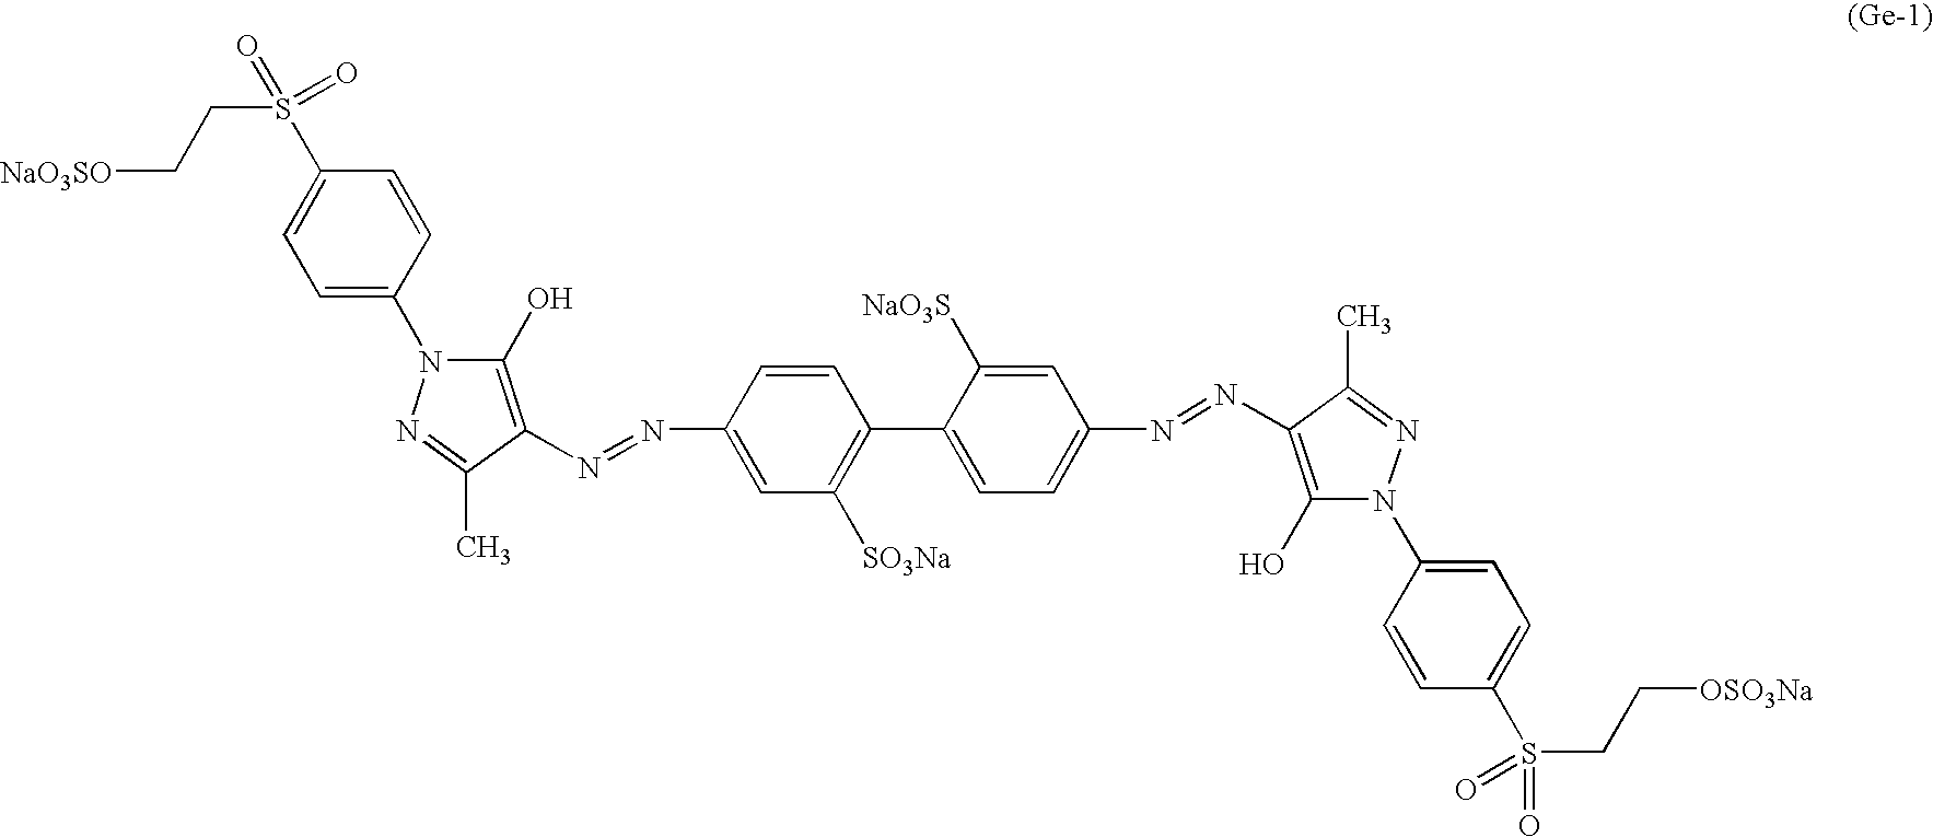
[NaO3SO]CCS(C1=CC=C(N2C(O)=C(N=NC3=CC([SO3Na])=C(C4=CC=C(N=NC5=C(O)N(C6=CC=C(S(=O)(=O)CC[OSO3Na])C=C6)N=C5C)C=C4[NaO3S])C=C3)C(C)=N2)C=C1)(=O)=O
